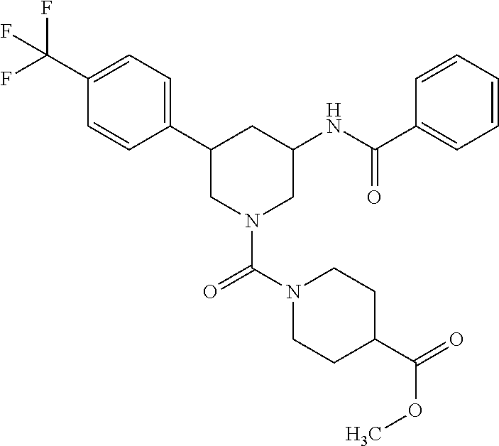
C1(C(F)(F)F)=CC=C(C2CN(C(N3CCC(C(=O)OC)CC3)=O)CC(NC(C3=CC=CC=C3)=O)C2)C=C1
